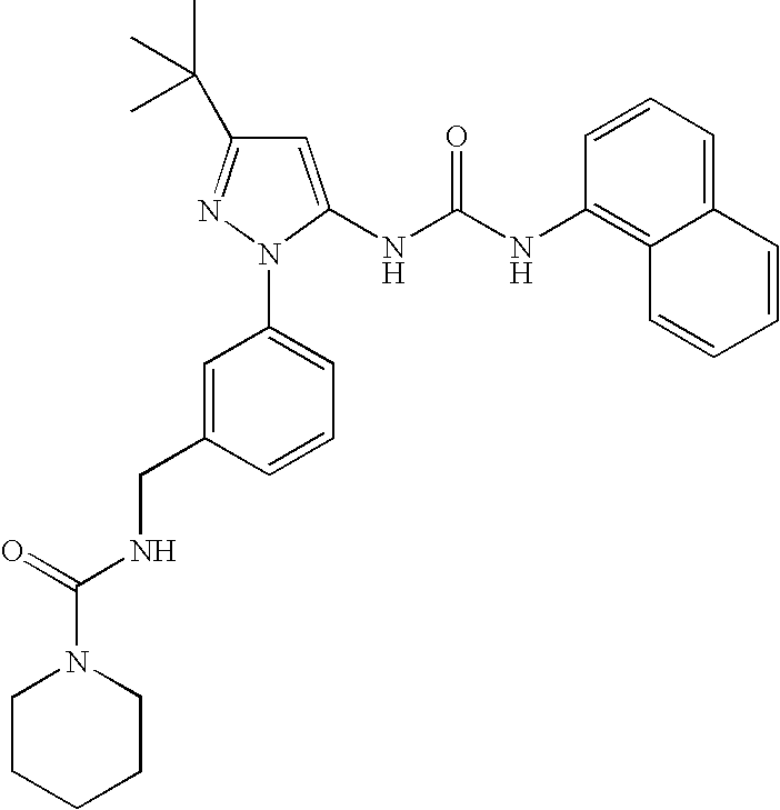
C1=C(NC(NC2=C3C(=CC=C2)C=CC=C3)=O)N(C2=CC=CC(CNC(N3CCCCC3)=O)=C2)N=C1C(C)(C)C
